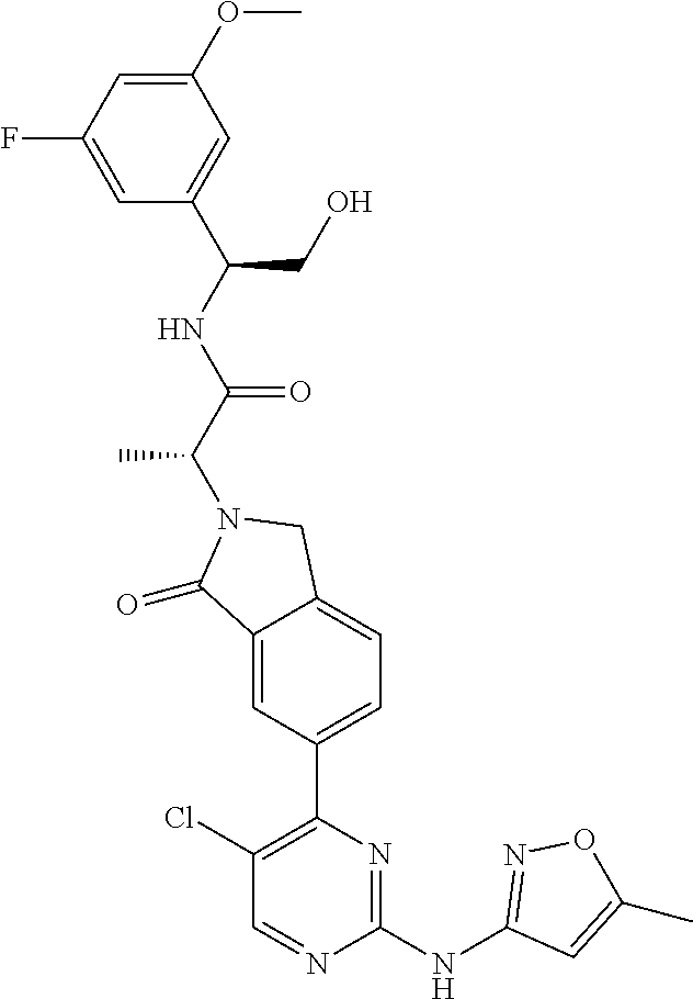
C1(=O)C2=CC(C3=C(Cl)C=NC(NC4=NOC(C)=C4)=N3)=CC=C2CN1C(C(NC(C1=CC(OC)=CC(F)=C1)CO)=O)C
